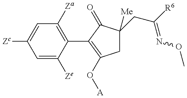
C1=C([Ze])C(C2=C(O[A])CC(CC([R6])=NOC)([Me])C2=O)=C([Za])C=C1[Zc]
